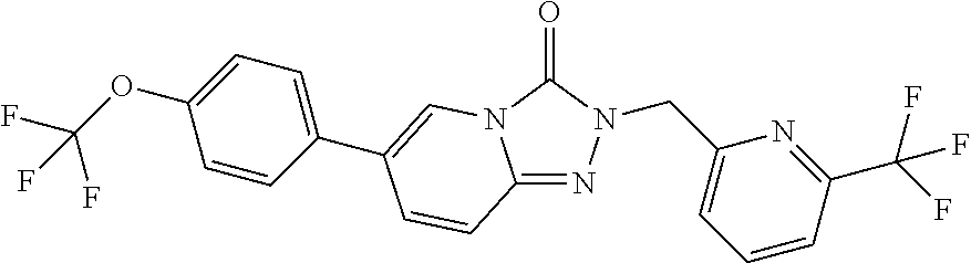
C12=NN(CC3=CC=CC(C(F)(F)F)=N3)C(=O)N1C=C(C1=CC=C(OC(F)(F)F)C=C1)C=C2
